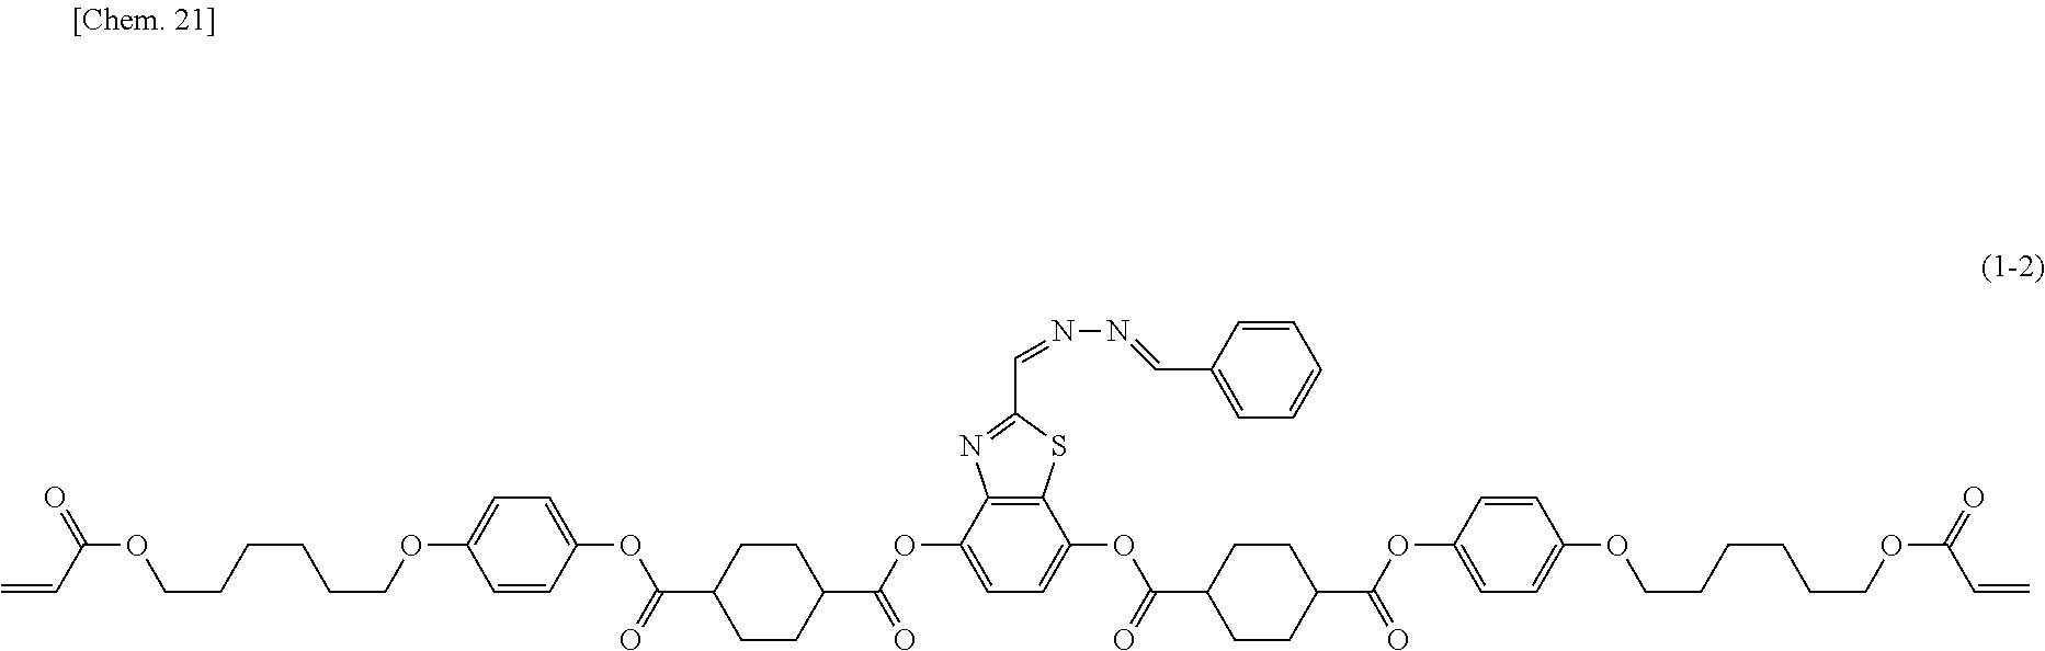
C(OCCCCCCOC1=CC=C(OC(C2CCC(C(OC3=CC=C(OC(=O)C4CCC(C(OC5=CC=C(OCCCCCCOC(C=C)=O)C=C5)=O)CC4)C4=C3N=C(C=NN=CC3=CC=CC=C3)S4)=O)CC2)=O)C=C1)(C=C)=O
